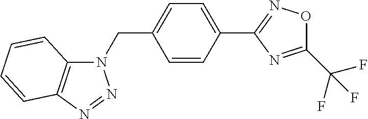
N1(CC2=CC=C(C3=NOC(C(F)(F)F)=N3)C=C2)C2=C(N=N1)C=CC=C2
